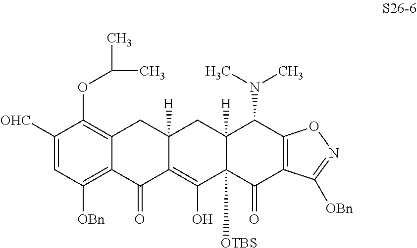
C1([OHC])=CC([OBn])=C2C(=C1OC(C)C)CC1([H])C(=C(O)C3([OTBS])C([H])(C1)C(N(C)C)C1=C(C3=O)C([OBn])=NO1)C2=O
